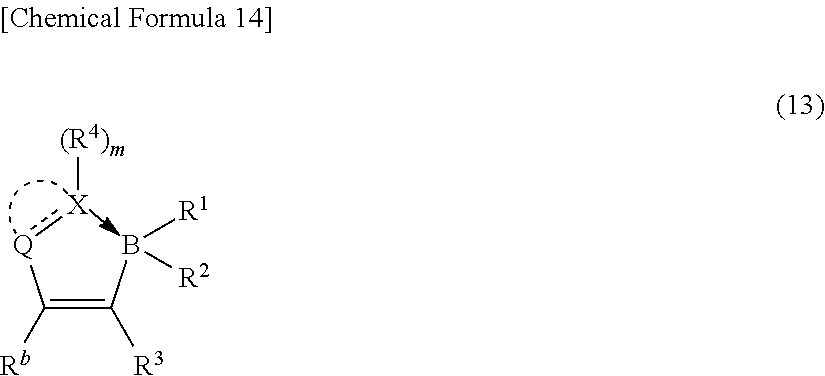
C(=C(B([R1])[R2])[R3])([Q]:[X][(R4)m])[Rb]
